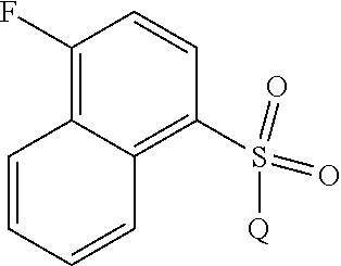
C1(F)=C2C(=C(S(=O)(=O)[Q])C=C1)C=CC=C2
